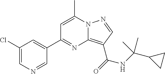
C1(Cl)=CN=CC(C2=NC3=C(C(NC(C4CC4)(C)C)=O)C=NN3C(C)=C2)=C1
